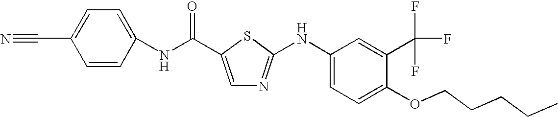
C1(C#N)=CC=C(NC(C2=CN=C(NC3=CC=C(OCCCCC)C(C(F)(F)F)=C3)S2)=O)C=C1
